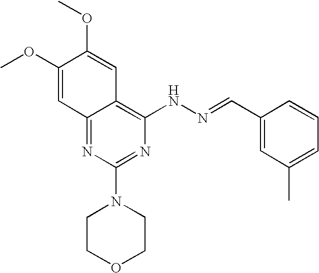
C1=C(OC)C(OC)=CC2=C(NN=CC3=CC(C)=CC=C3)N=C(N3CCOCC3)N=C12
